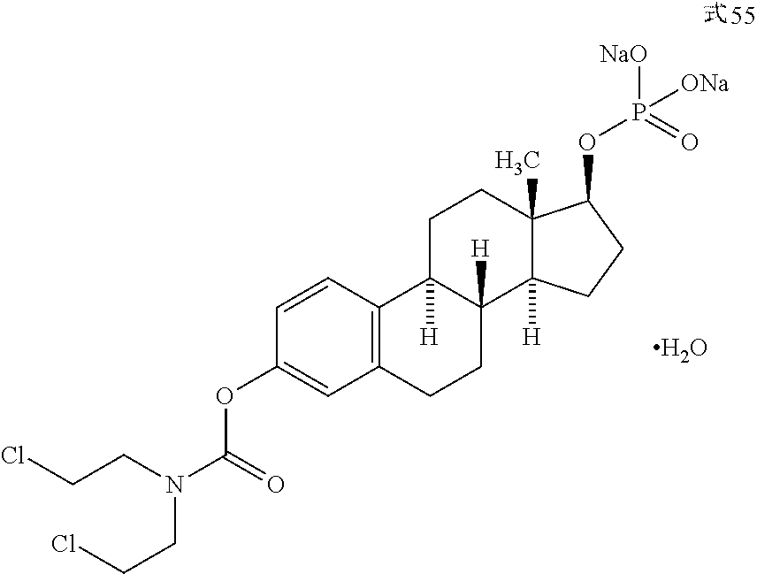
C1=CC2=C(C=C1OC(N(CCCl)CCCl)=O)CCC1([H])C2([H])CCC2(C)C1([H])CCC2OP([NaO])(=O)[ONa].O
